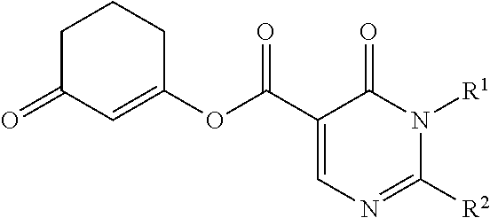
C1C(=O)C=C(OC(C2=CN=C([R2])N([R1])C2=O)=O)CC1
